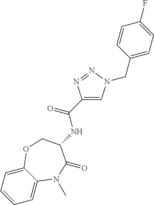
C1=C2C(=CC=C1)OCC(NC(C1=CN(CC3=CC=C(F)C=C3)N=N1)=O)C(=O)N2C
